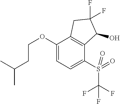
C1(OCCC(C)C)=CC=C(S(=O)(C(F)(F)F)=O)C2=C1CC(F)(F)C2O
